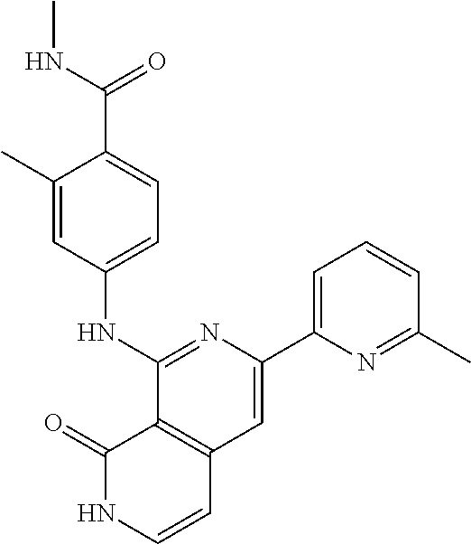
C1(C2=CC3=C(C(NC4=CC=C(C(NC)=O)C(C)=C4)=N2)C(=O)NC=C3)=CC=CC(C)=N1
